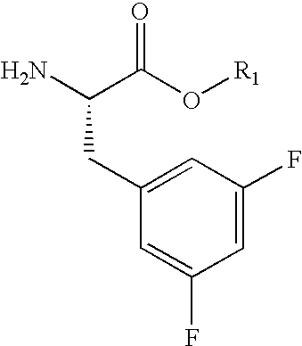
C1=C(F)C=C(CC(N)C(O[R1])=O)C=C1F
